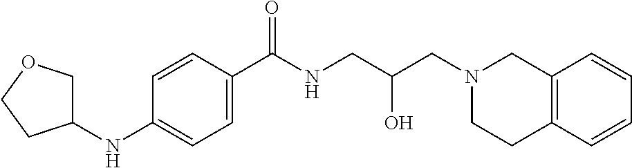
C1=CC(C(NCC(CN2CC3=C(CC2)C=CC=C3)O)=O)=CC=C1NC1COCC1
